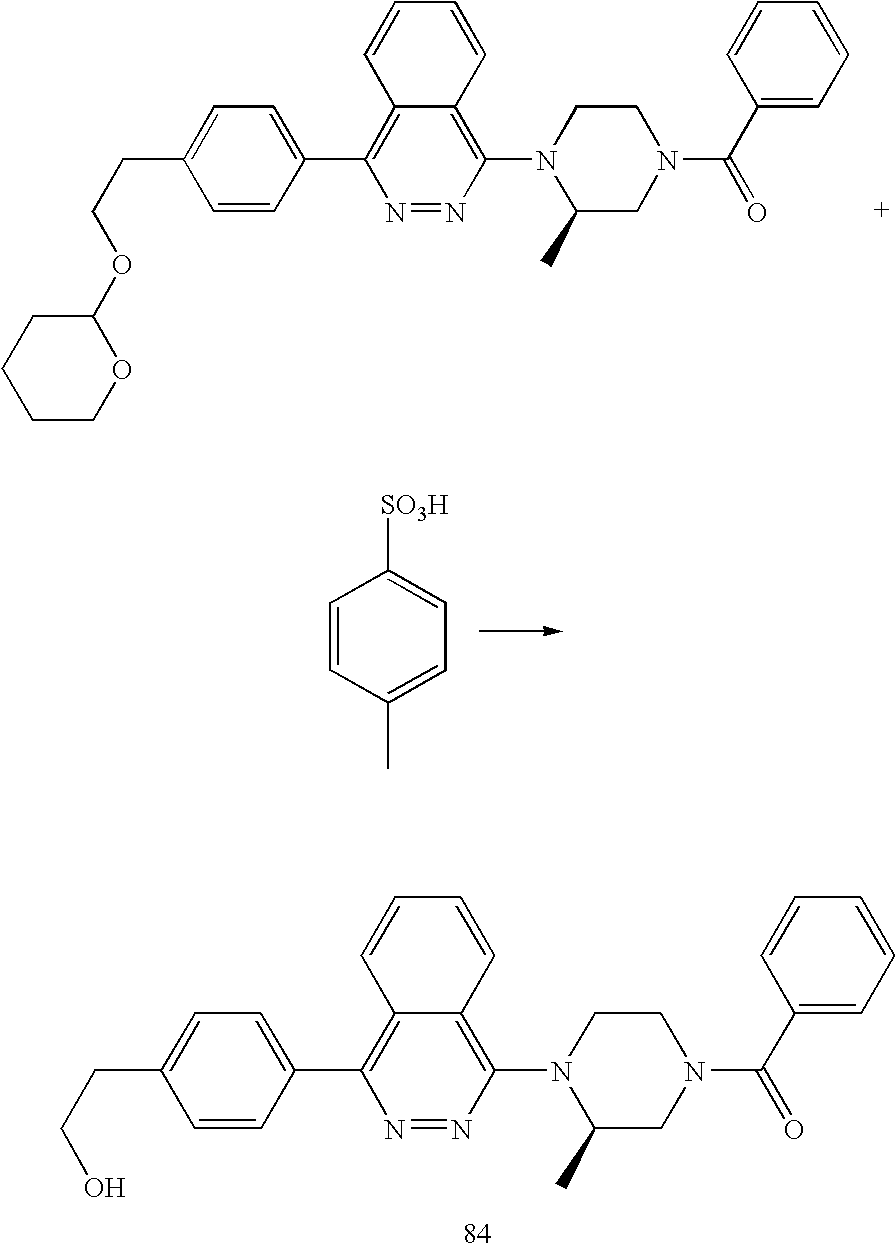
C1=CC(C2=C3C(=C(N4C(C)CN(C(C5=CC=CC=C5)=O)CC4)N=N2)C=CC=C3)=CC=C1CCOC1CCCCO1.C1=CC(C)=CC=C1[SO3H].C1=CC(C2=C3C(=C(N4C(C)CN(C(C5=CC=CC=C5)=O)CC4)N=N2)C=CC=C3)=CC=C1CCO
